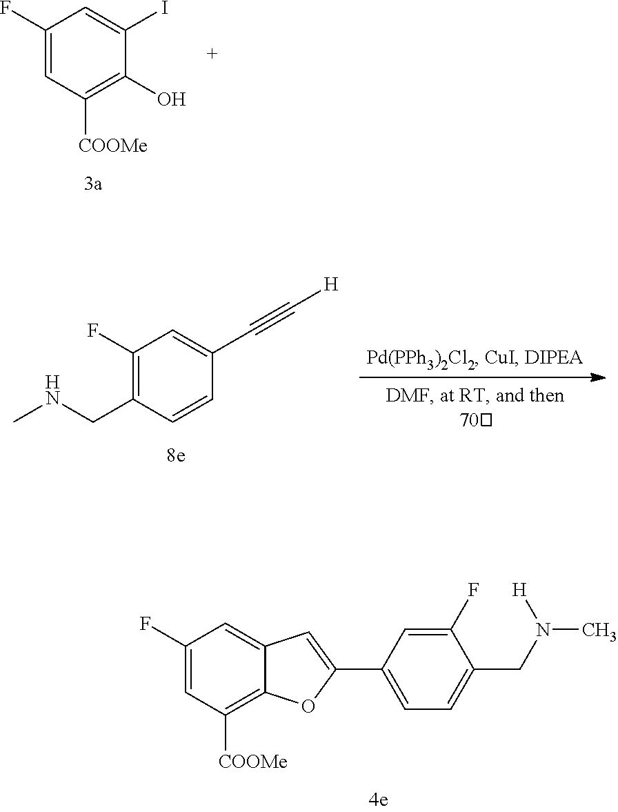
C1(F)=CC([COOMe])=C(O)C(I)=C1.C1(F)=CC([COOMe])=C2C(=C1)C=C(C1=CC=C(CN(C)[H])C(F)=C1)O2.C1(F)=C(CNC)C=CC(C#C[H])=C1
